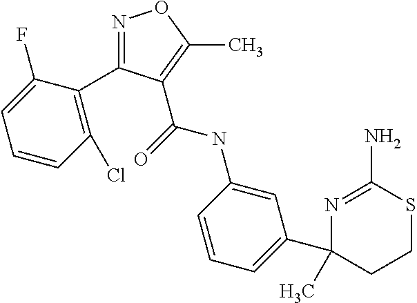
N1=C(C2=C(Cl)C=CC=C2F)C(C(=O)NC2=CC(C3(C)CCSC(N)=N3)=CC=C2)=C(C)O1
